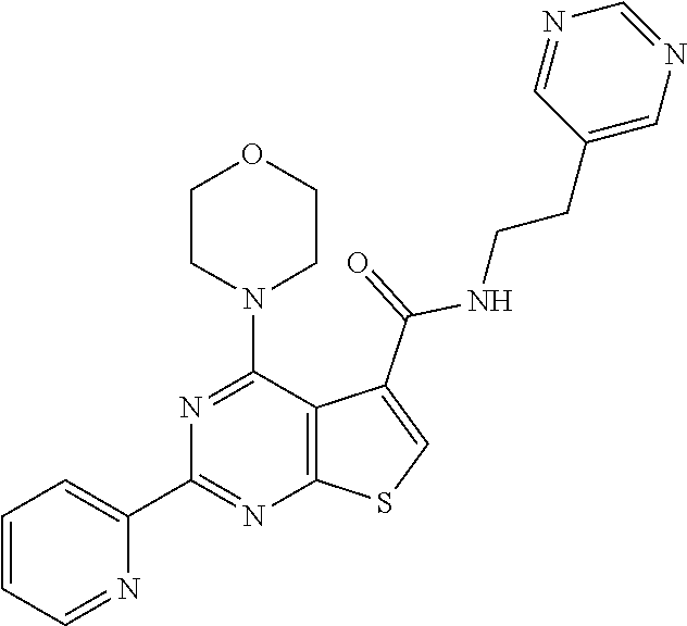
C1=CC=NC(C2=NC3=C(C(N4CCOCC4)=N2)C(C(=O)NCCC2=CN=CN=C2)=CS3)=C1
